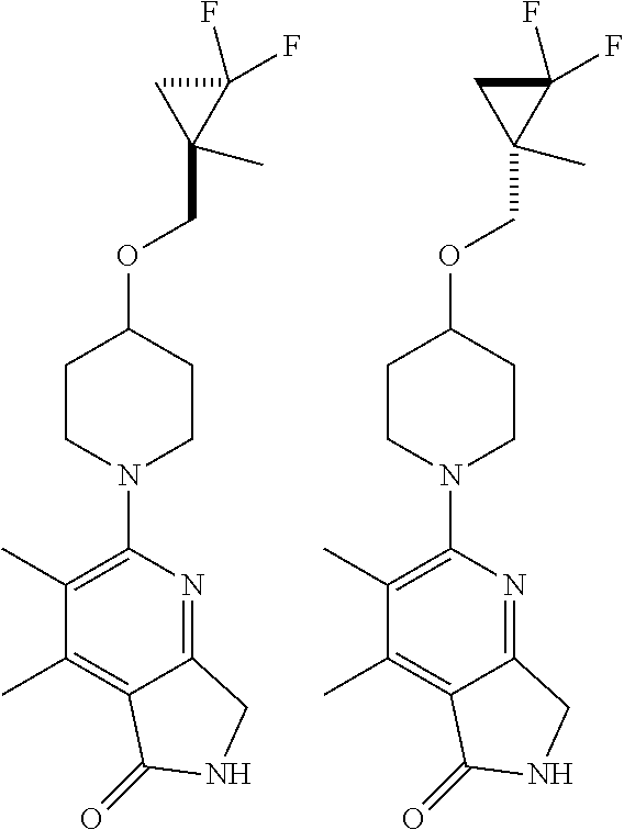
C1(C)=C(N2CCC(OCC3(C)C(F)(F)C3)CC2)N=C2C(=C1C)C(=O)NC2.C1(C)=C(N2CCC(OCC3(C)C(F)(F)C3)CC2)N=C2C(=C1C)C(=O)NC2
